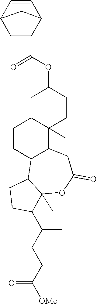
C1C2C(C)(CCC1OC(=O)C1CC3C=CC1C3)C1C(CC2)C2C(C)(OC(=O)C1)C(C(CCC([OMe])=O)C)CC2
